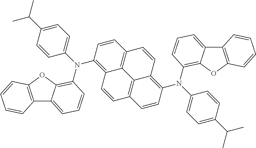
C12=C(OC3=C(N(C4=C5C6=C(C=C4)C=CC4=C(N(C7=C8C(=CC=C7)C7=C(O8)C=CC=C7)C7=CC=C(C(C)C)C=C7)C=CC(=C64)C=C5)C4=CC=C(C(C)C)C=C4)C=CC=C13)C=CC=C2
